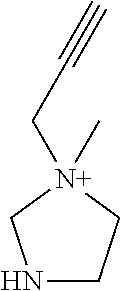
N1CC[N+](C)(CC#C)C1
